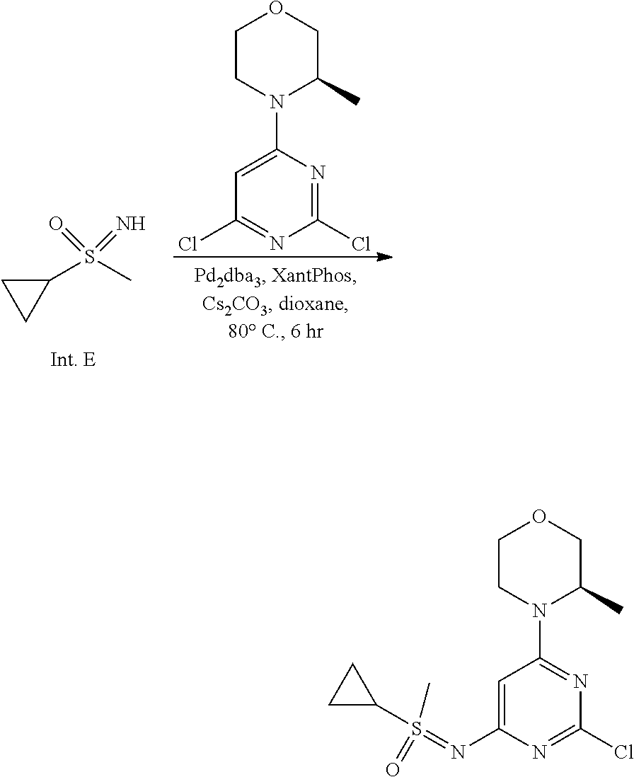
C1=C(N=S(C2CC2)(=O)C)N=C(Cl)N=C1N1C(C)COCC1.S(C1CC1)(C)(=O)=N.C1=C(N2C(C)COCC2)N=C(Cl)N=C1Cl
